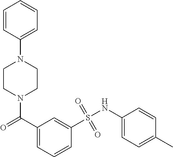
C1=CC(N2CCN(C(C3=CC=CC(S(NC4=CC=C(C)C=C4)(=O)=O)=C3)=O)CC2)=CC=C1
